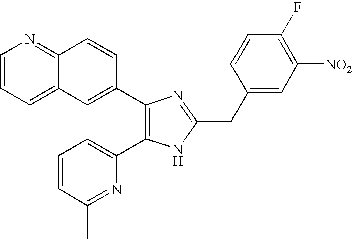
C1=CC=C2C(=N1)C=CC(C1=C(C3=CC=CC(C)=N3)NC(CC3=CC([NO2])=C(F)C=C3)=N1)=C2
